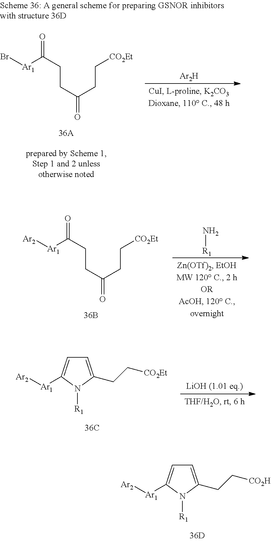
C1=C(CC[CO2H])N([R1])C([Ar1][Ar2])=C1.N[R1].O=C(CCC(CC[CO2Et])=O)[Ar1][Ar2].C1=C(CC[CO2Et])N([R1])C([Ar1][Ar2])=C1.O=C(CCC(CC[CO2Et])=O)[Ar1]Br.[Ar2H]
